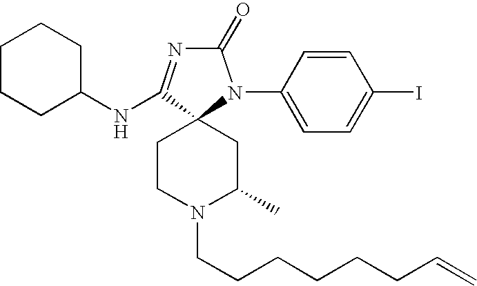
C1CCC(NC2=NC(=O)N(C3=CC=C(I)C=C3)C23CCN(CCCCCCC=C)C(C)C3)CC1
